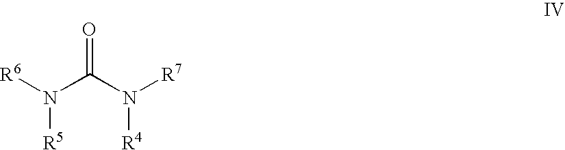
[R6]N([R5])C(=O)N([R4])[R7]
